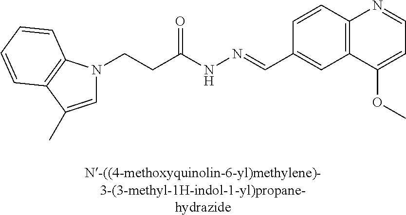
C1=C(C)C2=C(N1CCC(NN=CC1=CC3=C(C=C1)N=CC=C3OC)=O)C=CC=C2
